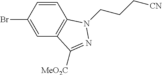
C1=CC2=C(C=C1Br)C([MeO2C])=NN2CCC[CN]
